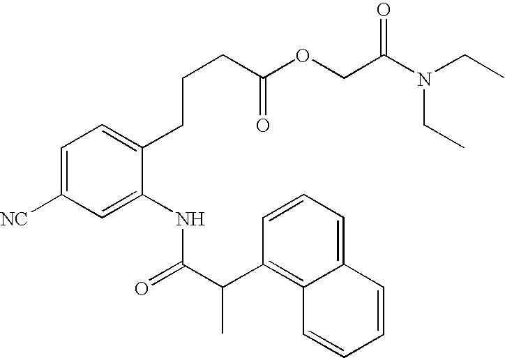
C1=CC=C2C(=C1C(C(=O)NC1=CC([NC])=CC=C1CCCC(OCC(N(CC)CC)=O)=O)C)C=CC=C2
